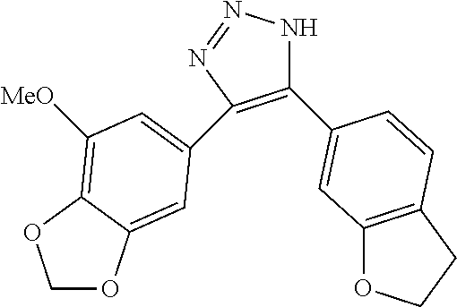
C1(C2=CC3=C(CCO3)C=C2)=C(C2=CC([MeO])=C3C(=C2)OCO3)N=NN1
